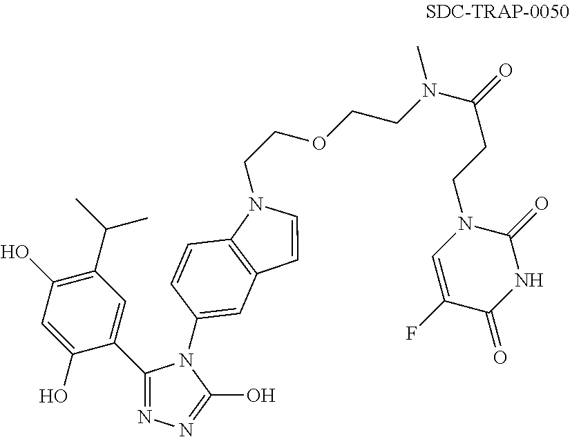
C1=C(O)C(C2=NN=C(O)N2C2=CC3=C(N(CCOCCN(C(=O)CCN4C=C(F)C(=O)NC4=O)C)C=C3)C=C2)=CC(C(C)C)=C1O
